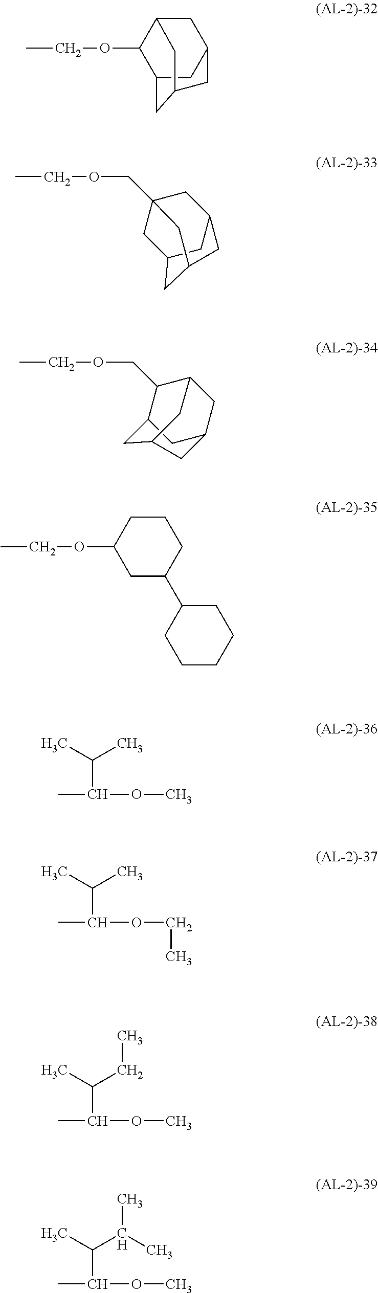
CCOC1C2CC3CC1CC(C3)C2.CCOC1CC(C2CCCCC2)CCC1.CCOCC1C2CC3CC1CC(C3)C2.CCOCC12CC3CC(CC(C3)C1)C2.CC(C(C)C)OC.CC(C(C)C)OCC.CC(C(C)CC)OC.CC(C(C)C(C)C)OC
